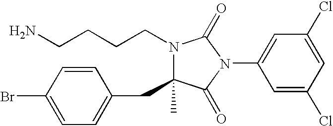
C1=CC(Br)=CC=C1CC1(C)N(CCCCN)C(=O)N(C2=CC(Cl)=CC(Cl)=C2)C1=O
